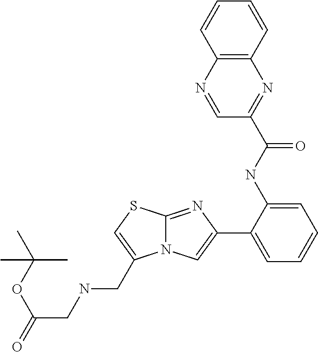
C1(NC(=O)C2=NC3=C(N=C2)C=CC=C3)=CC=CC=C1C1=CN2C(=N1)SC=C2CNCC(=O)OC(C)(C)C
